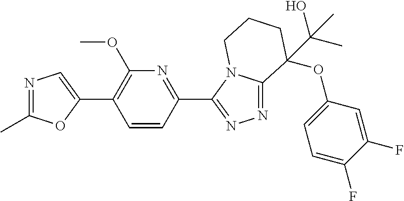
N1=C(C)OC(C2=C(OC)N=C(C3=NN=C4N3CCCC4(OC3=CC=C(F)C(F)=C3)C(O)(C)C)C=C2)=C1
